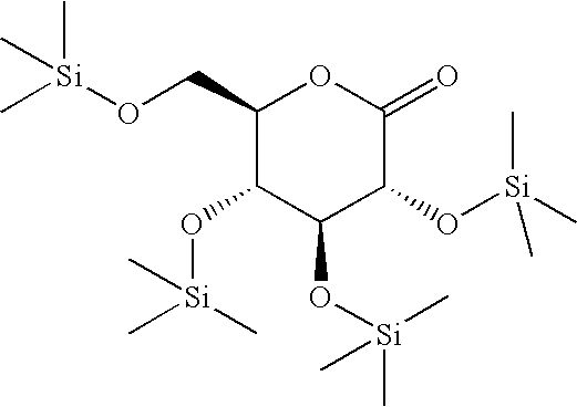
C1(CO[Si](C)(C)C)C(O[Si](C)(C)C)C(O[Si](C)(C)C)C(O[Si](C)(C)C)C(=O)O1
